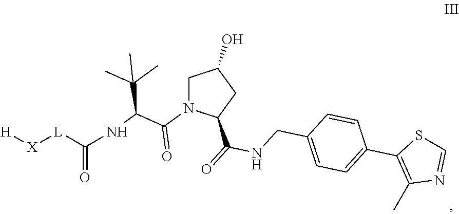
C1N(C(C(NC([L][X][H])=O)C(C)(C)C)=O)C(C(=O)NCC2=CC=C(C3=C(C)N=CS3)C=C2)CC1O
